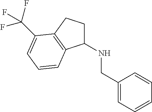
C1(NCC2=CC=CC=C2)CCC2=C1C=CC=C2C(F)(F)F
